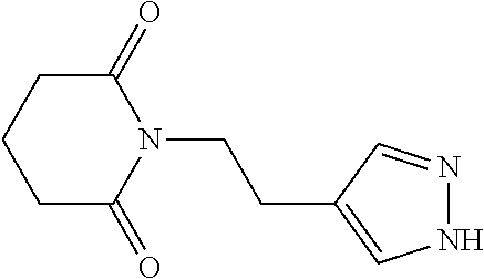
C1(=O)CCCC(=O)N1CCC1=CNN=C1
